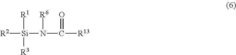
[R2][Si]([R1])([R3])N(C(=O)[R13])[R6]
